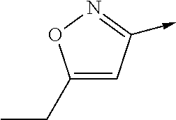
C1(CC)=CC(->C)=NO1
